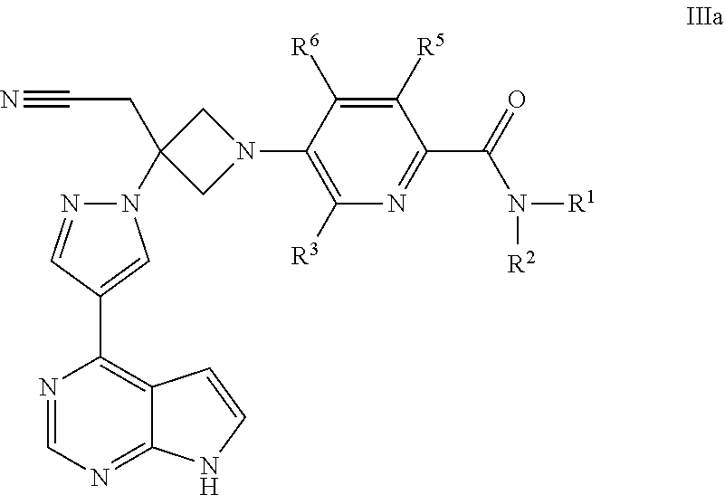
N1=CN=C2C(=C1C1=CN(C3(CC#N)CN(C4=C([R3])N=C(C(=O)N([R1])[R2])C([R5])=C4[R6])C3)N=C1)C=CN2
